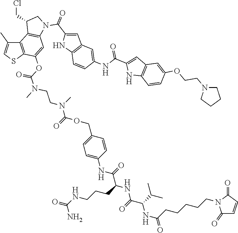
C12=C(SC=C1C)C(OC(N(C)CCN(C)C(=O)OCC1=CC=C(NC(=O)C(NC(=O)C(NC(CCCCCN3C(=O)C=CC3=O)=O)C(C)C)CCCNC(=O)N)C=C1)=O)=CC1=C2C(CCl)CN1C(C1=CC2=C(N1)C=CC(NC(C1=CC3=C(N1)C=CC(OCCN1CCCC1)=C3)=O)=C2)=O
